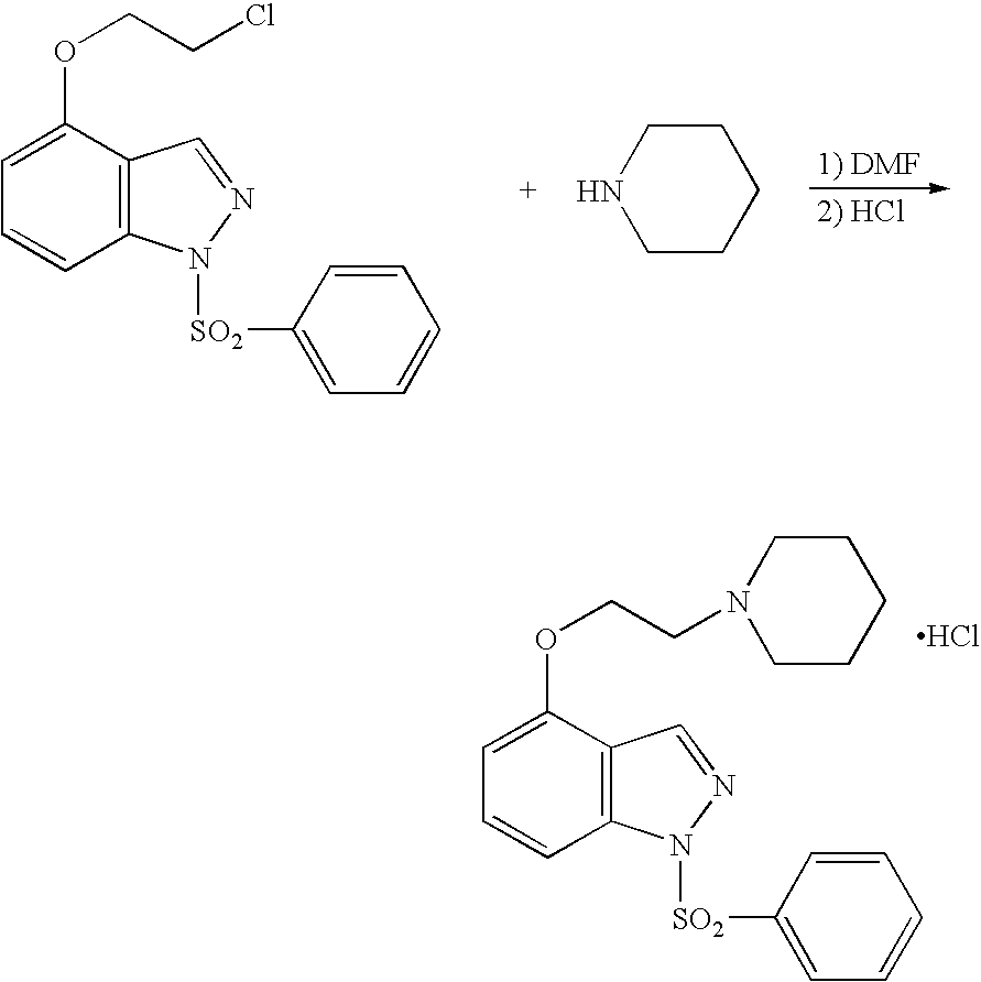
C12=C(C(OCCN3CCCCC3)=CC=C1)C=NN2[SO2]C1=CC=CC=C1.Cl.C12=C(C(OCCCl)=CC=C1)C=NN2[SO2]C1=CC=CC=C1.C1CCCCN1
